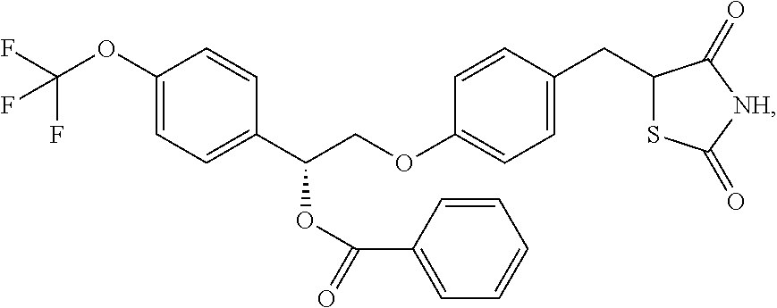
C1(OC(F)(F)F)=CC=C(C(COC2=CC=C(CC3SC(=O)[NH]C3=O)C=C2)OC(=O)C2=CC=CC=C2)C=C1
